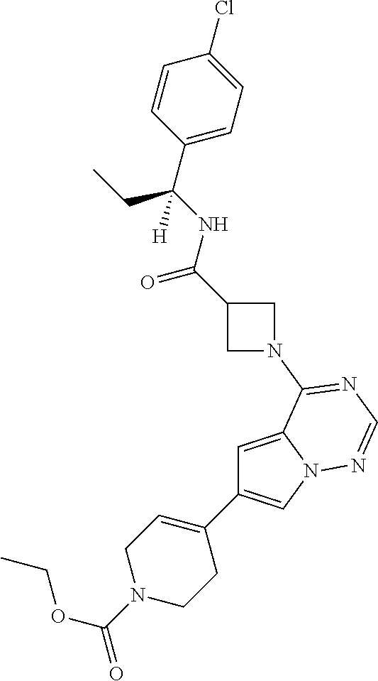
C1(C2=CN3C(=C2)C(N2CC(C(NC(C4=CC=C(Cl)C=C4)(CC)[H])=O)C2)=NC=N3)=CCN(C(OCC)=O)CC1
